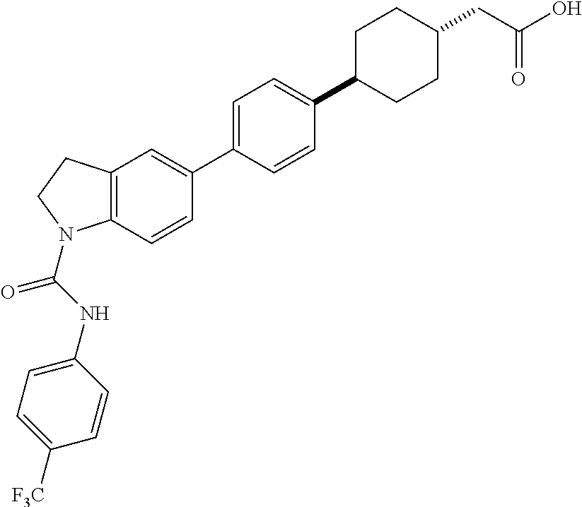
C12=C(C=C(C3=CC=C(C4CCC(CC(O)=O)CC4)C=C3)C=C1)CCN2C(NC1=CC=C([F3C])C=C1)=O
